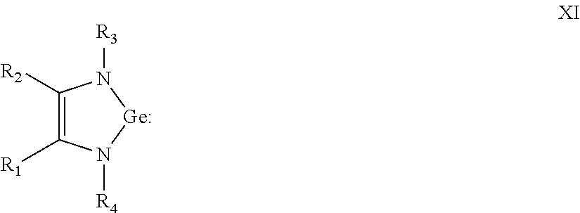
C1([R2])=C([R1])N([R4])[Ge]N1[R3]
